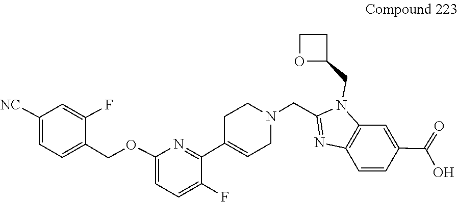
C1(CN2C3=C(C=CC(C(=O)O)=C3)N=C2CN2CC=C(C3=NC(OCC4=CC=C([NC])C=C4F)=CC=C3F)CC2)CCO1
